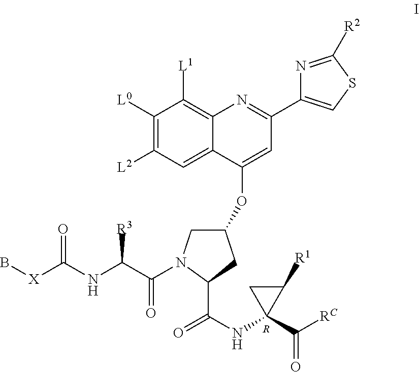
[R].B[X]C(NC(C(=O)N1CC(OC2=CC(C3=CSC([R2])=N3)=NC3=C([L1])C([L0])=C([L2])C=C23)CC1C(NC1(C([RC])=O)C([R1])C1)=O)[R3])=O
